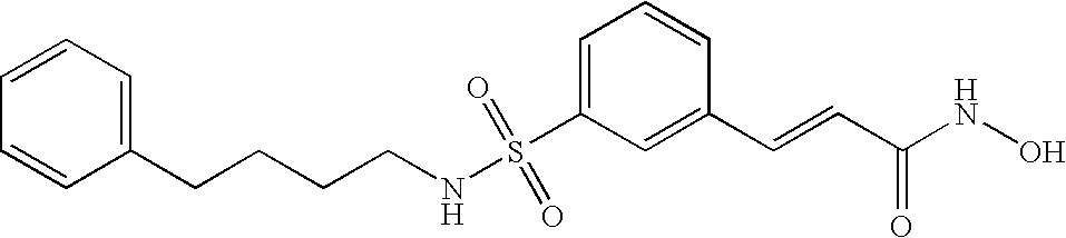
S(C1=CC=CC(C=CC(NO)=O)=C1)(NCCCCC1=CC=CC=C1)(=O)=O
